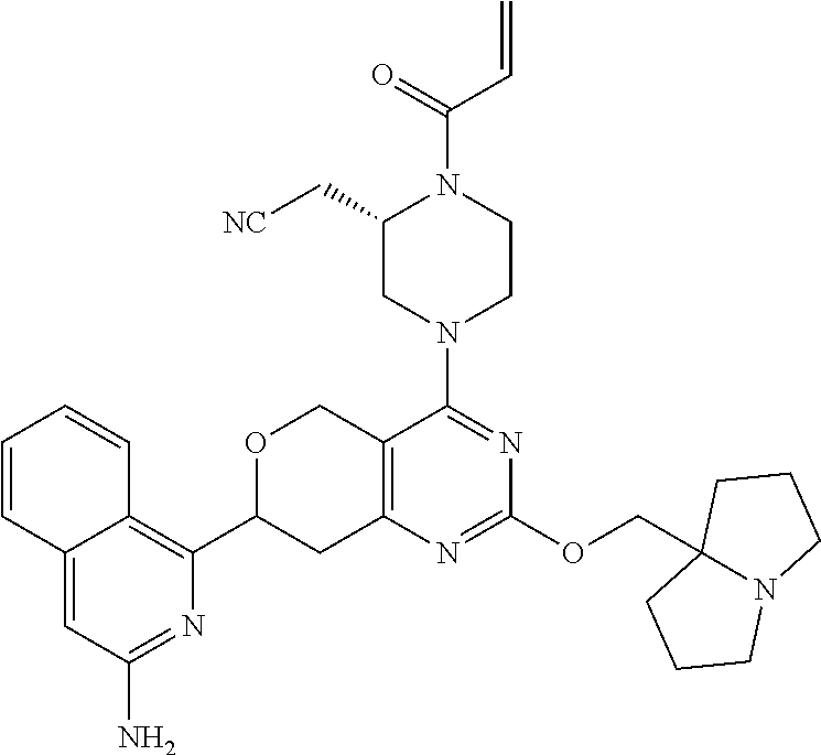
O(C1=NC2=C(C(N3CCN(C(=O)C=C)C(C[NC])C3)=N1)COC(C1=C3C(=CC(N)=N1)C=CC=C3)C2)CC12CCCN1CCC2
